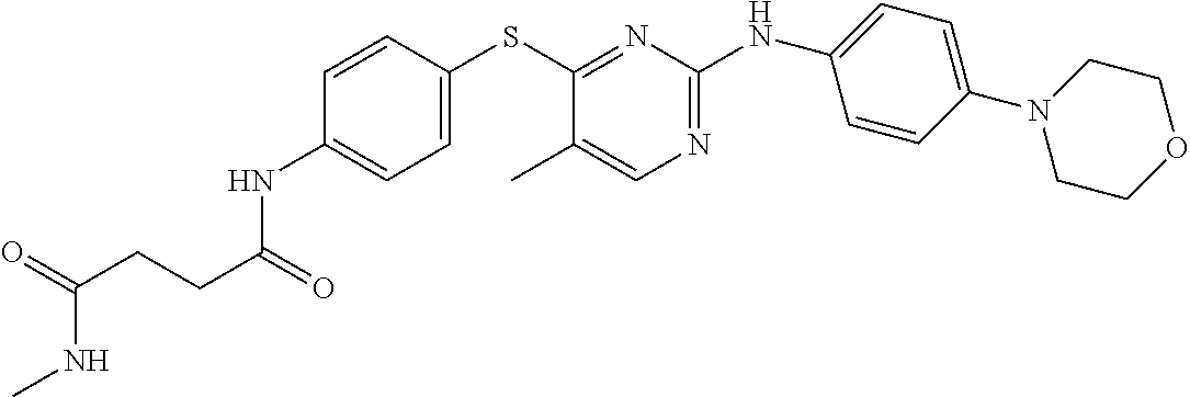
C1=CC(SC2=NC(NC3=CC=C(N4CCOCC4)C=C3)=NC=C2C)=CC=C1NC(CCC(=O)NC)=O
